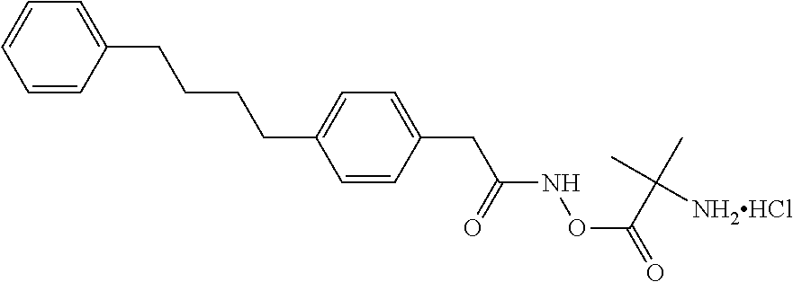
C1=CC(CC(NOC(=O)C(C)([NH2HCl])C)=O)=CC=C1CCCCC1=CC=CC=C1
